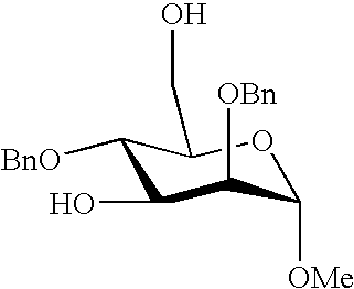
C1([BnO])C(CO)OC([OMe])C([OBn])C1O
